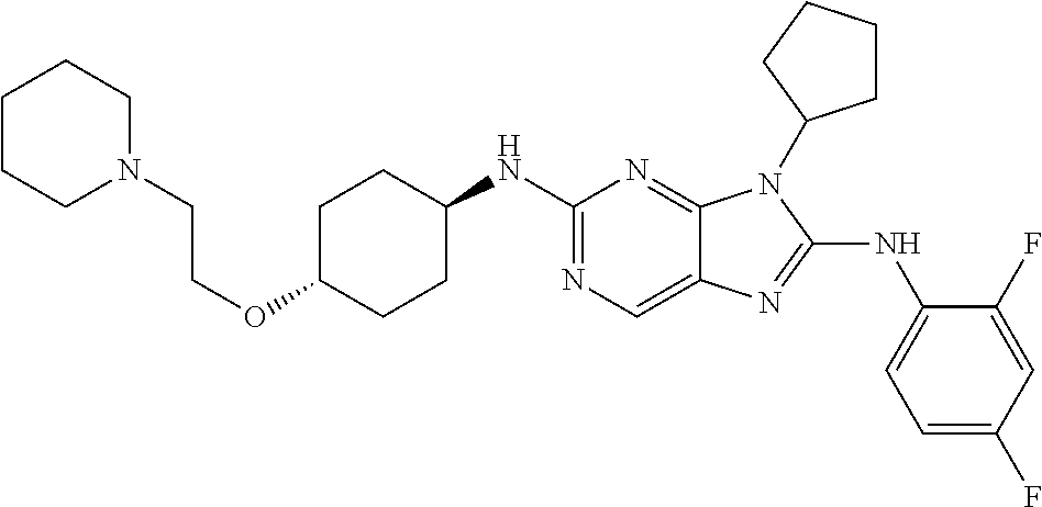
N1=C(NC2CCC(OCCN3CCCCC3)CC2)N=C2C(=C1)N=C(NC1=CC=C(F)C=C1F)N2C1CCCC1
